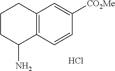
C1CC(N)C2=C(C1)C=C([CO2Me])C=C2.Cl
